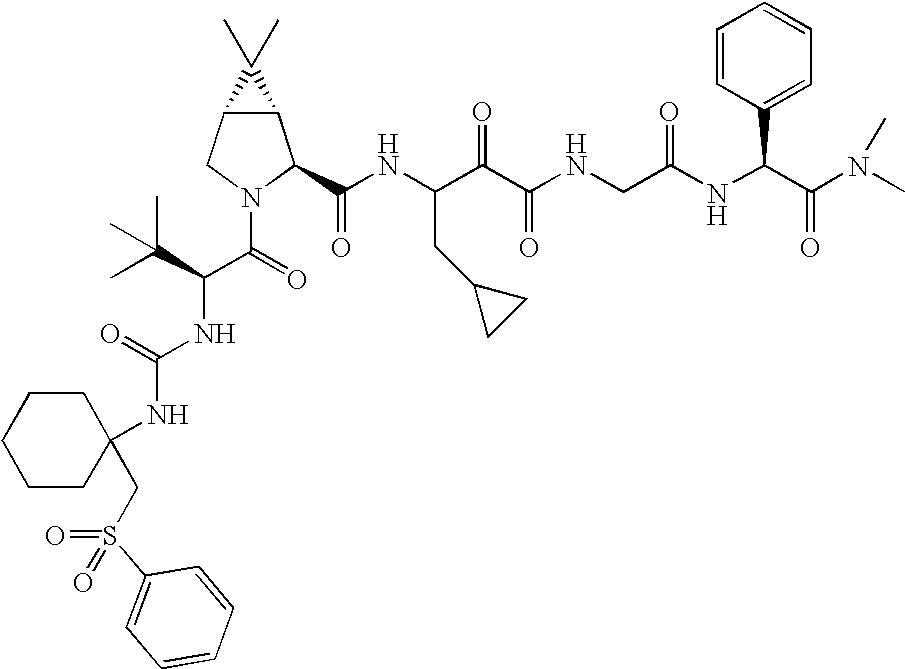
C12C(CN(C(=O)C(C(C)(C)C)NC(NC3(CS(C4=CC=CC=C4)(=O)=O)CCCCC3)=O)C1C(NC(C(C(NCC(NC(C(N(C)C)=O)C1=CC=CC=C1)=O)=O)=O)CC1CC1)=O)C2(C)C
